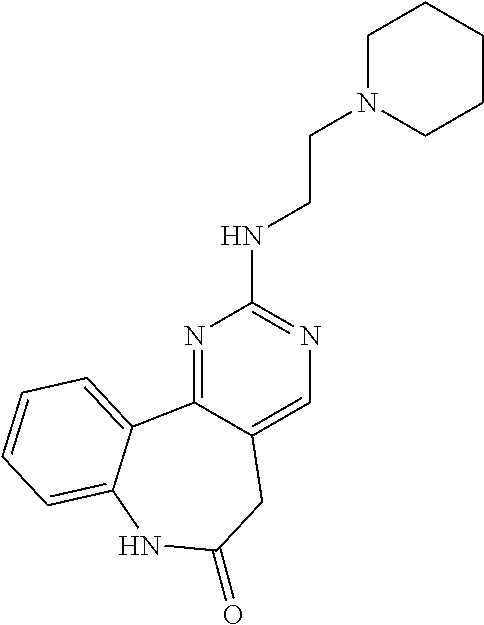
N1=C2C(=CN=C1NCCN1CCCCC1)CC(=O)NC1=CC=CC=C21
